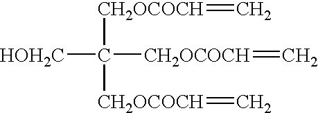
[HOH2C]C([CH2OCOCH]=C)([CH2OCOCH]=C)[CH2OCOCH]=C
